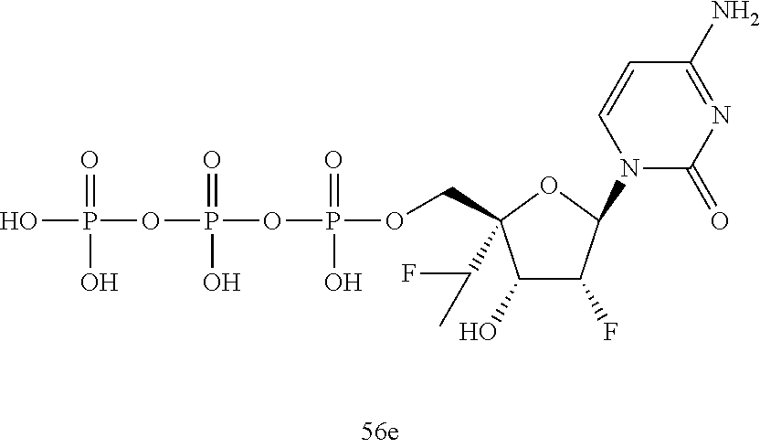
OP(=O)(OP(=O)(O)OP(=O)(O)OCC1(C(F)C)C(O)C(F)C(N2C(=O)N=C(N)C=C2)O1)O
